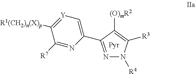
N1=C(C2=C[Y]=C([R1(CH2)n(X)p])C([R7])=N2)C([(O)mR2])=C([R3])N1[R4]
